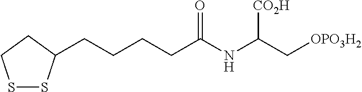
S1SC(CCCCC(NC(C[OPO3H2])[CO2H])=O)CC1
